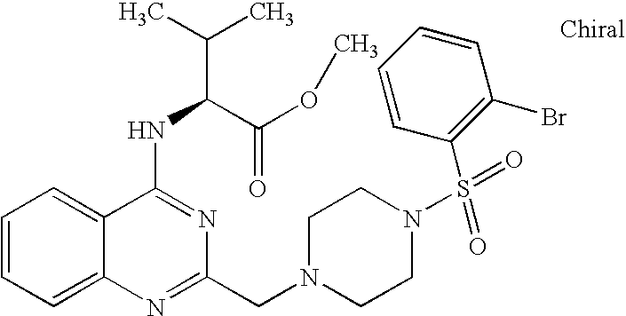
C1=CC=C2C(=C1)C(NC(C(=O)OC)C(C)C)=NC(CN1CCN(S(=O)(C3=C(Br)C=CC=C3)=O)CC1)=N2
